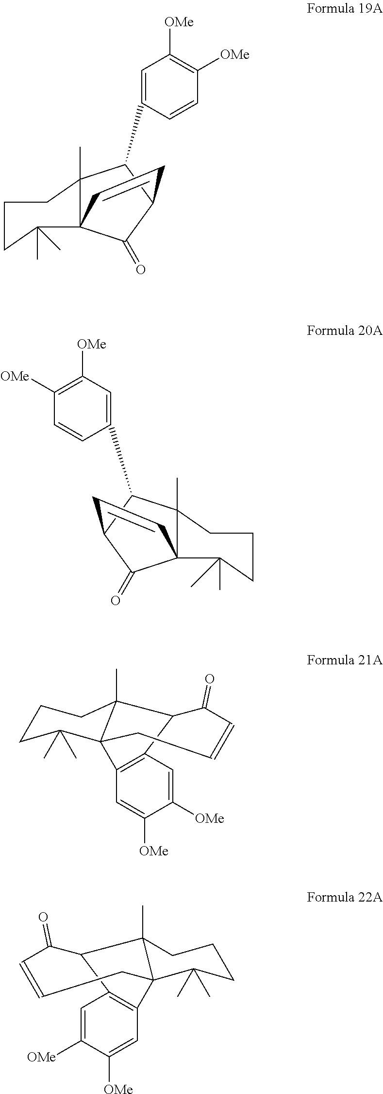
C1=C([OMe])C([OMe])=CC2=C1C13C(C)(C)CCCC1(C)C2C(=O)C=CC3.C1=C([OMe])C([OMe])=CC2=C1C13C(C)(C)CCCC1(C)C2C(=O)C=CC3.C12(C)C3(C(=O)C(C1C1=CC([OMe])=C([OMe])C=C1)C=C3)C(C)(C)CCC2.C12(C)C3(C(=O)C(C1C1=CC([OMe])=C([OMe])C=C1)C=C3)C(C)(C)CCC2
